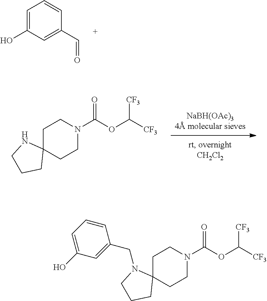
C1C2(CCN(C(OC([CF3])[CF3])=O)C1)NCCC2.O=CC1=CC(O)=CC=C1.C1C2(CCN(C(OC([CF3])[CF3])=O)C1)N(CC1=CC(O)=CC=C1)CCC2
